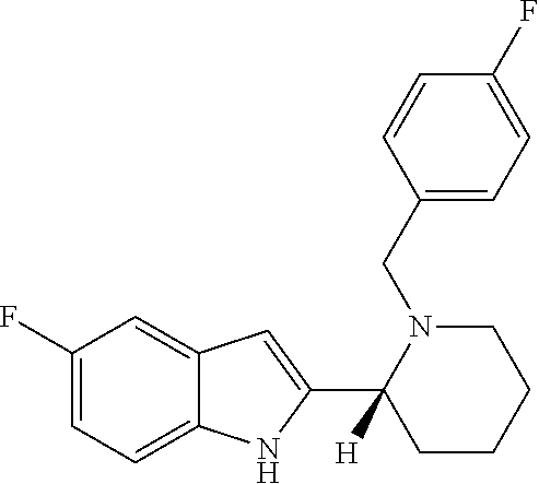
C1(F)=CC=C2C(=C1)C=C(C1([H])CCCCN1CC1=CC=C(F)C=C1)N2
